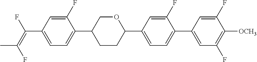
C(C1=CC=C(C2CCC(C3=CC=C(C4=CC(F)=C([OCH3])C(F)=C4)C(F)=C3)OC2)C(F)=C1)(=C(F)C)F
